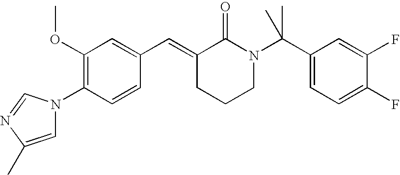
C1=CC(N2C=C(C)N=C2)=C(OC)C=C1C=C1CCCN(C(C2=CC=C(F)C(F)=C2)(C)C)C1=O
